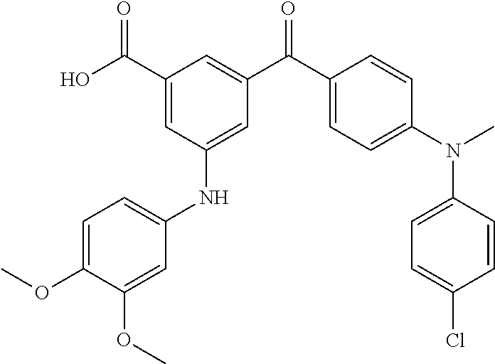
C1(C(O)=O)=CC(NC2=CC=C(OC)C(OC)=C2)=CC(C(C2=CC=C(N(C)C3=CC=C(Cl)C=C3)C=C2)=O)=C1
